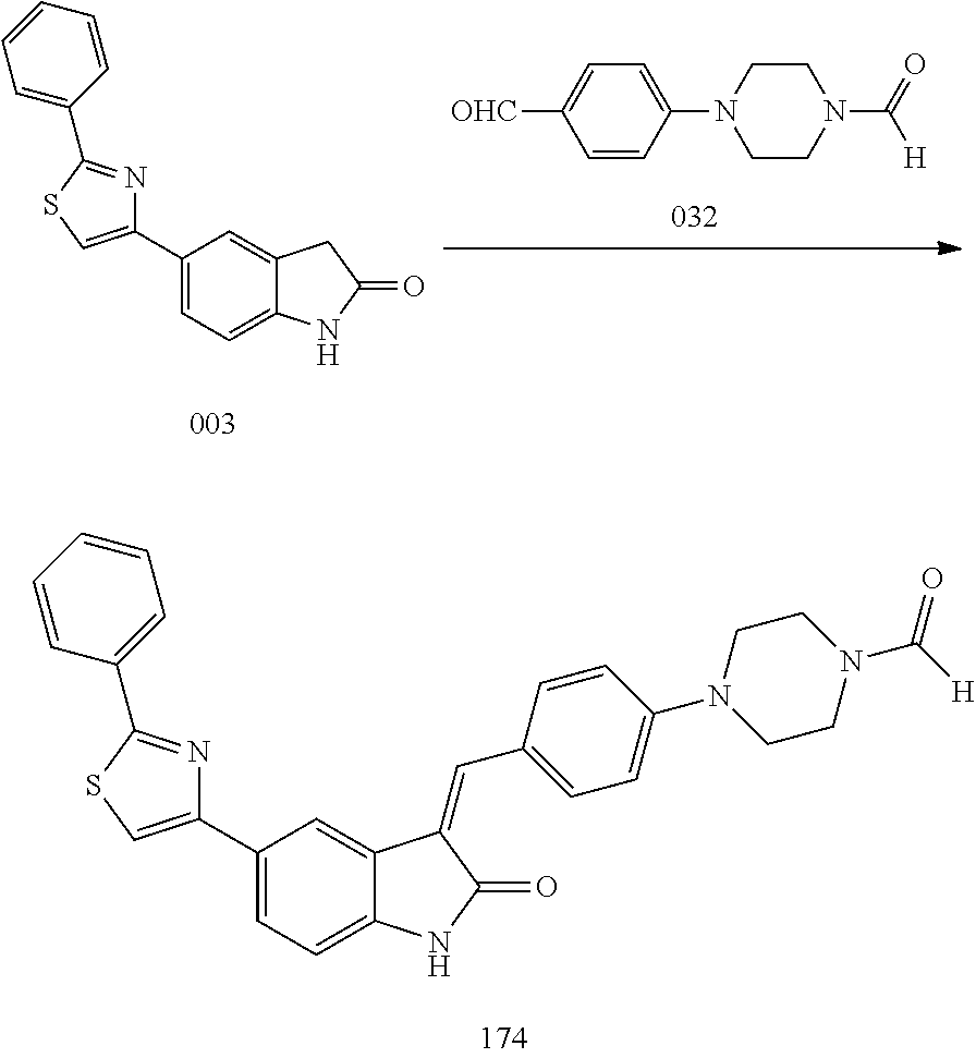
C1=C(C2=CSC(C3=CC=CC=C3)=N2)C=C2C(=C1)NC(=O)C2.C1=CC(N2CCN(C(=O)[H])CC2)=CC=C1[OHC].C1=C(C2=CSC(C3=CC=CC=C3)=N2)C=C2C(=C1)NC(=O)C2=CC1=CC=C(N2CCN(C([H])=O)CC2)C=C1
